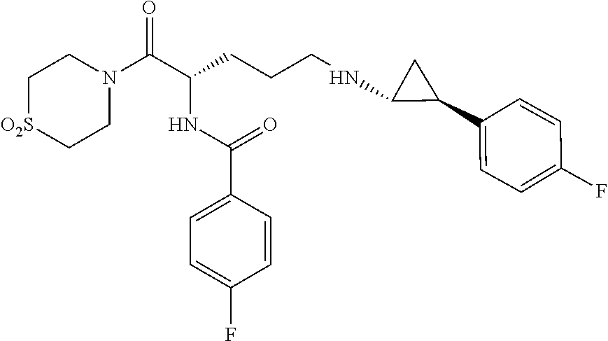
C1[O2S]CCN(C(C(CCCNC2C(C3=CC=C(F)C=C3)C2)NC(C2=CC=C(F)C=C2)=O)=O)C1
